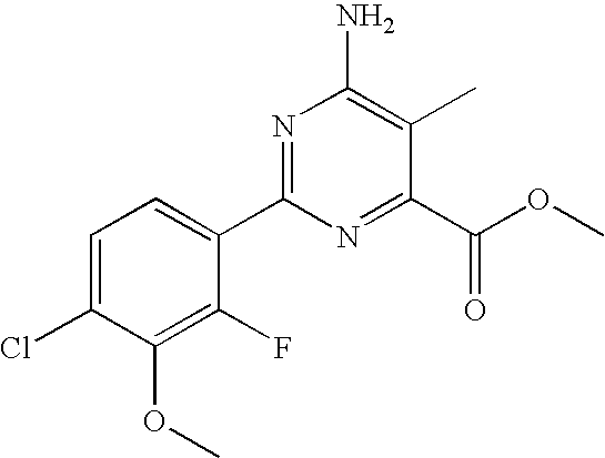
C1=C(Cl)C(OC)=C(F)C(C2=NC(N)=C(C)C(C(OC)=O)=N2)=C1
